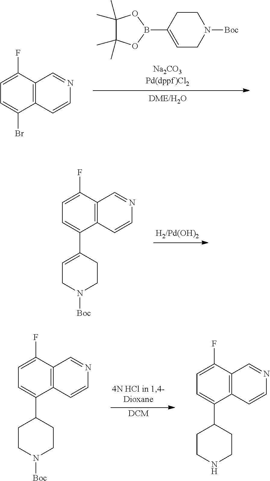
C1(F)=CC=C(Br)C2=C1C=NC=C2.C1(C)(C)C(C)(C)OB(C2=CCN([Boc])CC2)O1.C1(F)=CC=C(C2CCN([Boc])CC2)C2=C1C=NC=C2.[DCM].C1(F)=CC=C(C2CCNCC2)C2=C1C=NC=C2.C1(F)=CC=C(C2=CCN([Boc])CC2)C2=C1C=NC=C2
